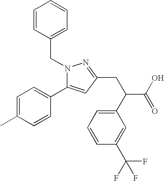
C1=CC(CN2C(C3=CC=C(C)C=C3)=CC(CC(C3=CC=CC(C(F)(F)F)=C3)C(O)=O)=N2)=CC=C1
